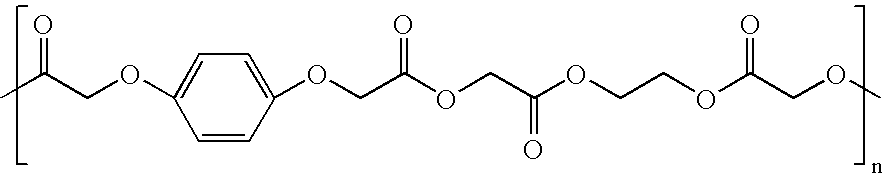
C1=CC(OCC(OCC(OCCOC(COC)=O)=O)=O)=CC=C1OCC(C)=O
